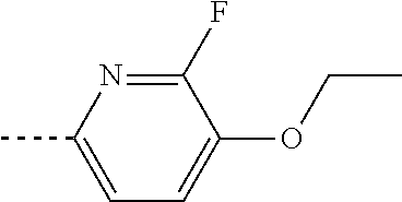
CC1=CC=C(OCC)C(F)=N1
